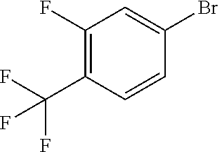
C1(F)=C(C(F)(F)F)C=CC(Br)=C1
